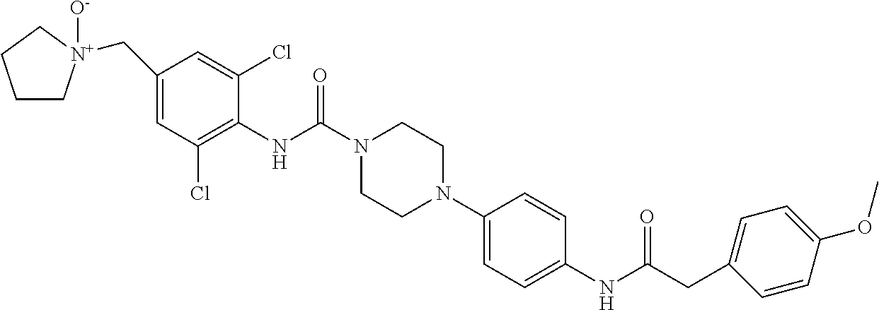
C1C[N+](CC2=CC(Cl)=C(NC(N3CCN(C4=CC=C(NC(CC5=CC=C(OC)C=C5)=O)C=C4)CC3)=O)C(Cl)=C2)([O-])CC1
